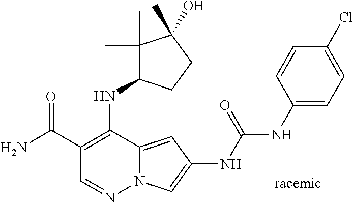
O=C(C1=C(NC2C(C)(C)C(C)(O)CC2)C2=CC(NC(NC3=CC=C(Cl)C=C3)=O)=CN2N=C1)N
